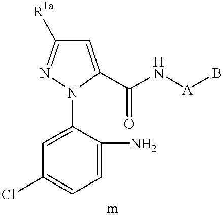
C1=C(N2C(C(N[A]B)=O)=CC([R1a])=N2)C(N)=CC=C1Cl
